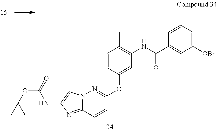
N12C(=NC(NC(OC(C)(C)C)=O)=C1)C=CC(OC1=CC(NC(C3=CC([OBn])=CC=C3)=O)=C(C)C=C1)=N2
